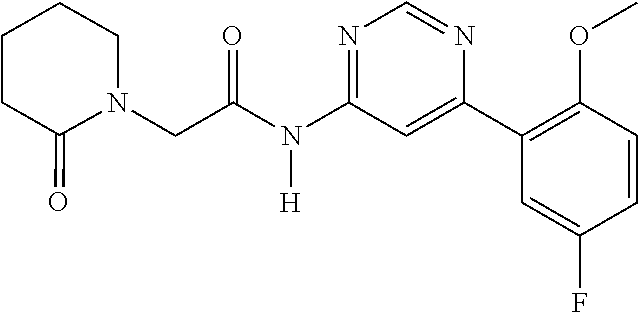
C(N(C1=NC=NC(C2=C(OC)C=CC(F)=C2)=C1)[H])(=O)CN1CCCCC1=O
